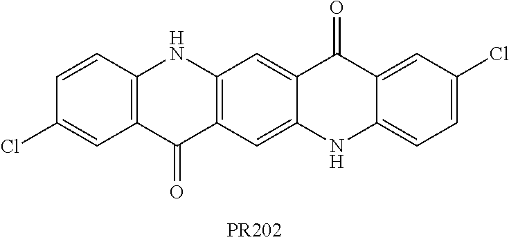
C1(Cl)=CC2=C(C=C1)NC1=C(C2=O)C=C2C(=C1)C(=O)C1=CC(Cl)=CC=C1N2
